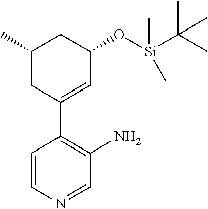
C1(C)CC(C2=C(N)C=NC=C2)=CC(O[Si](C(C)(C)C)(C)C)C1
